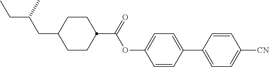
C1CC(C(OC2=CC=C(C3=CC=C([CN])C=C3)C=C2)=O)CCC1CC(CC)C
